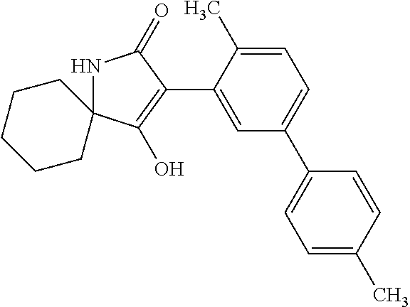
N1C2(C(O)=C(C3=CC(C4=CC=C(C)C=C4)=CC=C3C)C1=O)CCCCC2
